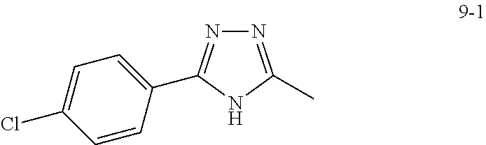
C1(Cl)=CC=C(C2=NN=C(C)N2)C=C1
